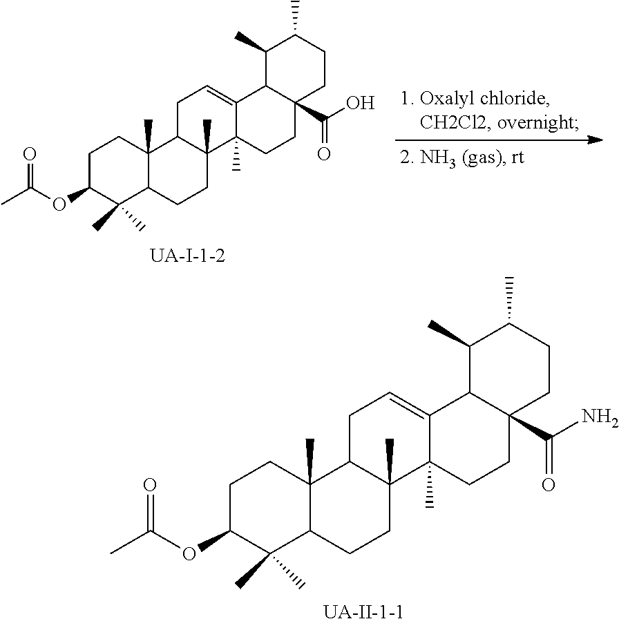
C1C(OC(C)=O)C(C)(C)C2C(C)(C1)C1C(C)(CC2)C2(C)C(=CC1)C1C(C(N)=O)(CC2)CCC(C)C1C.[UA-II-1-1].C1C(OC(C)=O)C(C)(C)C2C(C)(C1)C1C(C)(CC2)C2(C)C(=CC1)C1C(C(O)=O)(CC2)CCC(C)C1C.[UA-I-1-2]
